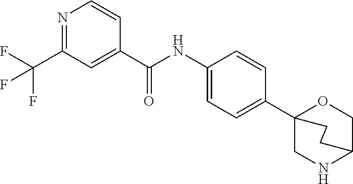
C1(NC(C2=CC(C(F)(F)F)=NC=C2)=O)=CC=C(C23CNC(CO2)CC3)C=C1
